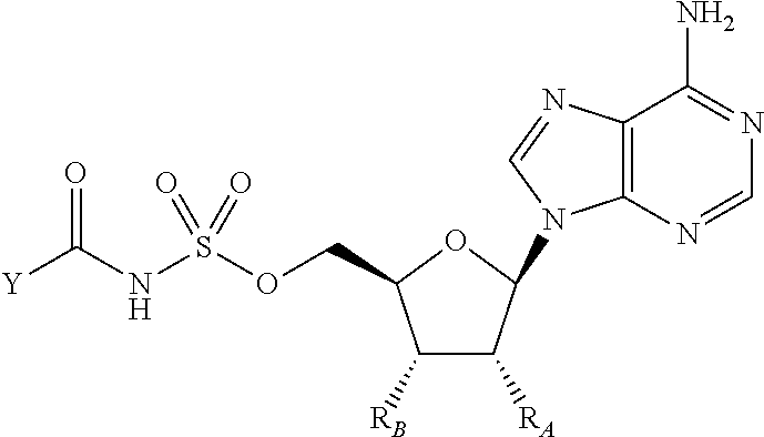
C1([RB])C([RA])C(N2C3=C(C(N)=NC=N3)N=C2)OC1COS(NC([Y])=O)(=O)=O
